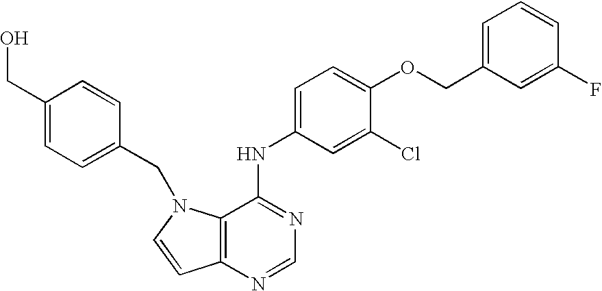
C12=C(N(CC3=CC=C(CO)C=C3)C=C1)C(NC1=CC=C(OCC3=CC=CC(F)=C3)C(Cl)=C1)=NC=N2
